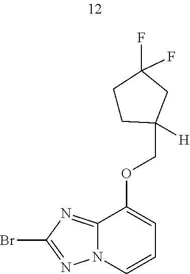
C1(OCC2([H])CCC(F)(F)C2)=CC=CN2C1=NC(Br)=N2
